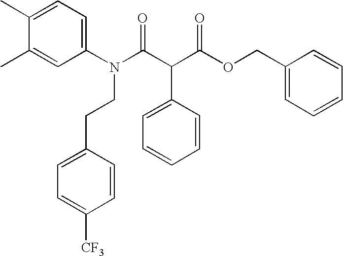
C1(C)=CC=C(N(C(C(C(OCC2=CC=CC=C2)=O)C2=CC=CC=C2)=O)CCC2=CC=C([CF3])C=C2)C=C1C
